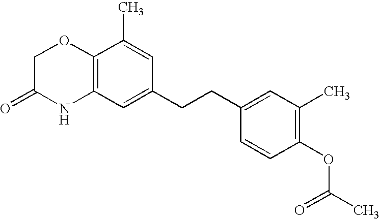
C12=C(C=C(CCC3=CC(C)=C(OC(C)=O)C=C3)C=C1C)NC(=O)CO2
